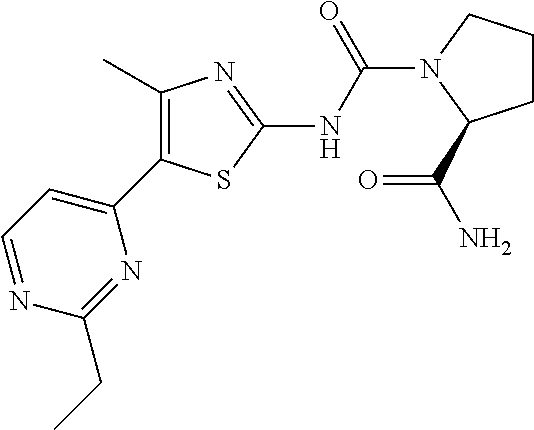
C1=NC(CC)=NC(C2=C(C)N=C(NC(=O)N3CCCC3C(=O)N)S2)=C1
